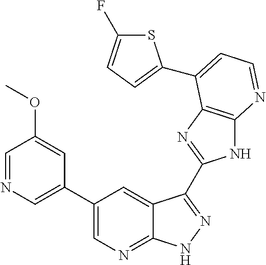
C1(C2=CN=CC(OC)=C2)=CN=C2C(=C1)C(C1=NC3=C(N1)N=CC=C3C1=CC=C(F)S1)=NN2
